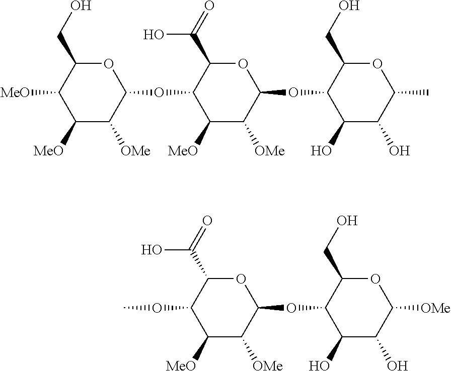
C1([MeO])C([OMe])C(OC2C([MeO])C([OMe])C(OC3C(O)C(O)C(C)OC3CO)OC2C(=O)O)OC(CO)C1[MeO].COC1C([MeO])C([OMe])C(OC2C(O)C(O)C([OMe])OC2CO)OC1C(=O)O
